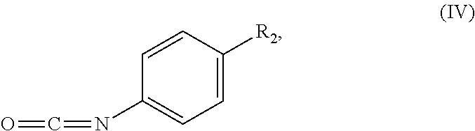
C1=C(N=C=O)C=CC([R2])=C1
